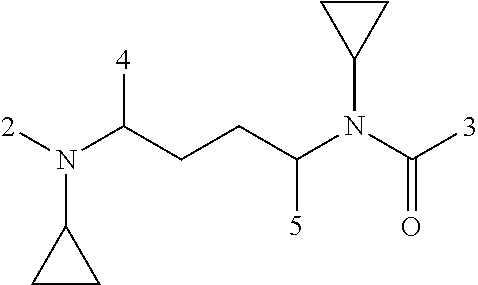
[2]N(C(CCC(N(C([3])=O)C1CC1)[5])[4])C1CC1
